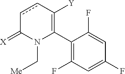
C1(C2=C([Y])ccC(=[X])N2C[Me])=C(F)C=C(F)C=C1F
